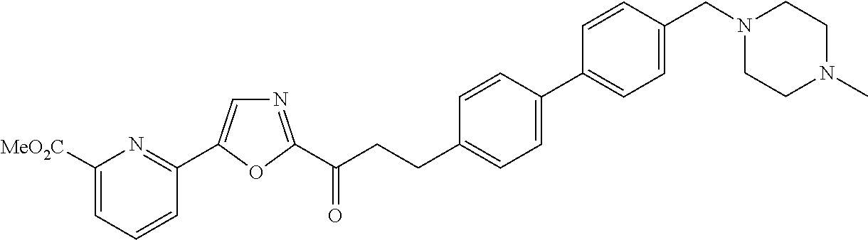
C1([MeO2C])=CC=CC(C2=CN=C(C(CCC3=CC=C(C4=CC=C(CN5CCN(C)CC5)C=C4)C=C3)=O)O2)=N1
